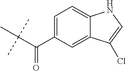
C(C(C1=CC=C2C(=C1)C(Cl)=CN2)=O)(C)(C)C
